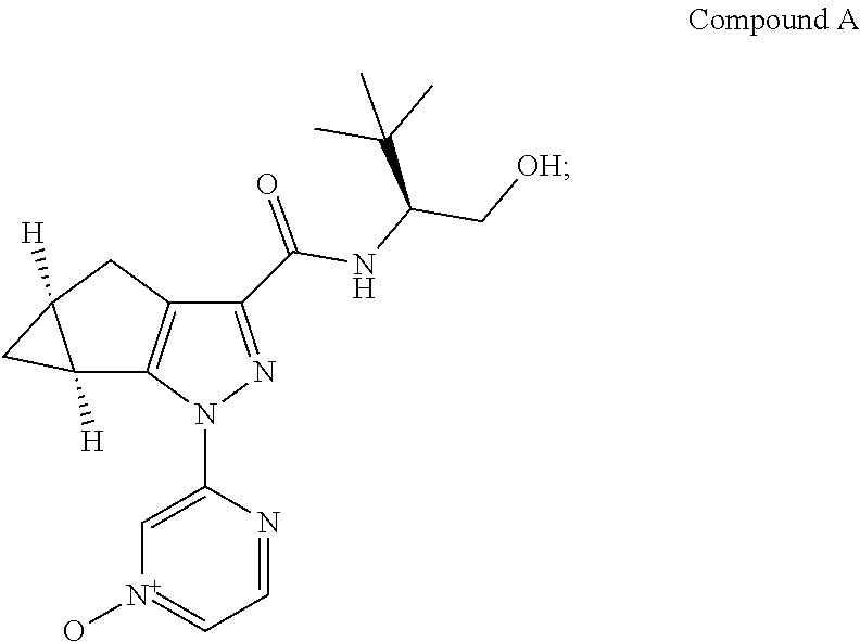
C12=C(C3([H])C([H])(C1)C3)N(C1=C[N+](O)=CC=N1)N=C2C(NC(C[OH])C(C)(C)C)=O
